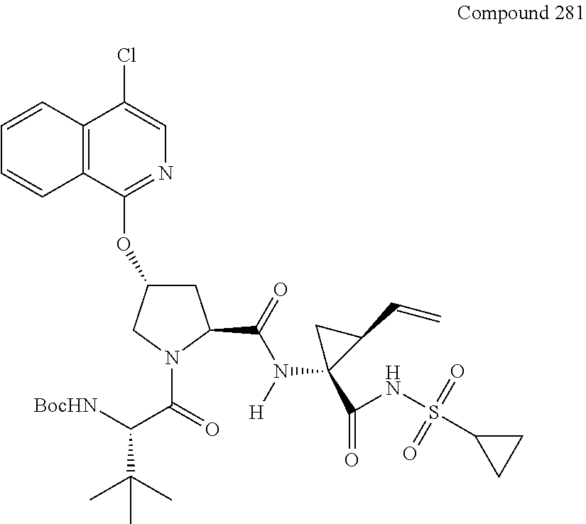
C12=C(C(OC3CC(C(N(C4(C(=O)NS(C5CC5)(=O)=O)C(C=C)C4)[H])=O)N(C(C([BocHN])C(C)(C)C)=O)C3)=NC=C1Cl)C=CC=C2
